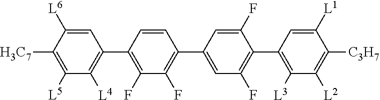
C1=C([L6])C([H3C7])=C([L5])C([L4])=C1C1=C(F)C(F)=C(C2=CC(F)=C(C3=C([L3])C([L2])=C([C3H7])C([L1])=C3)C(F)=C2)C=C1
